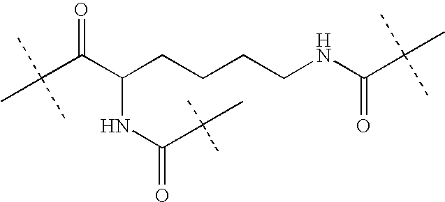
C(C(C(CCCCNC(C(C)(C)C)=O)NC(=O)C(C)(C)C)=O)(C)(C)C
